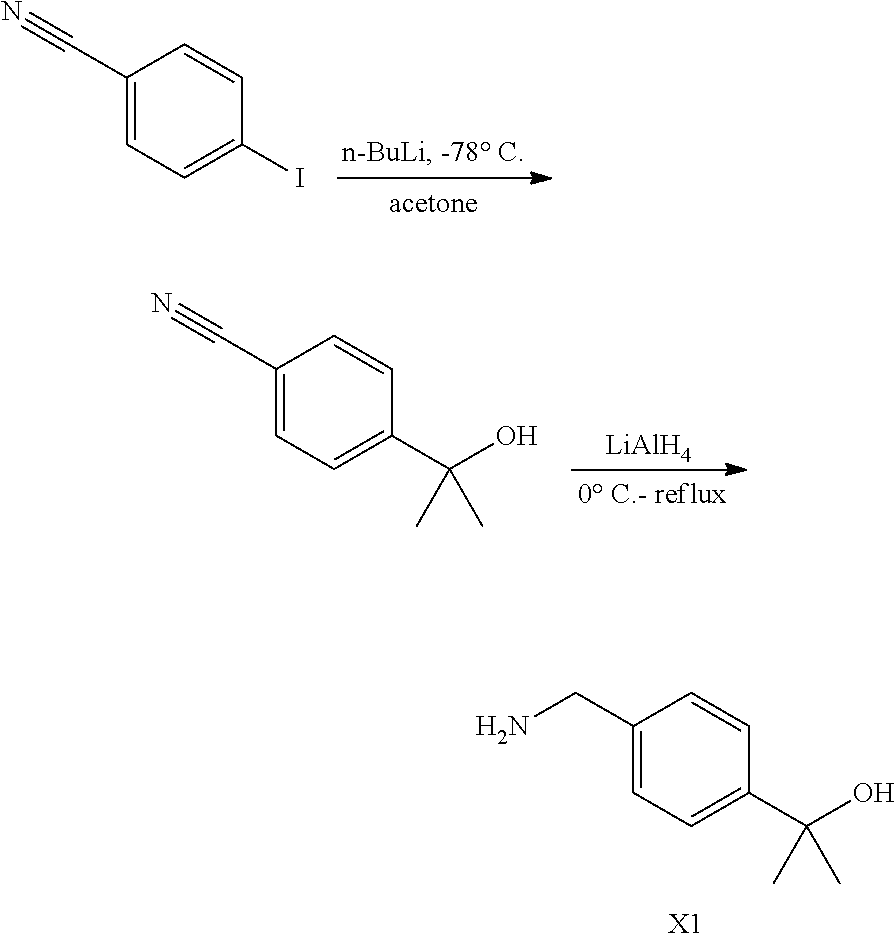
C1(C#N)=CC=C(I)C=C1.C1(C#N)=CC=C(C(O)(C)C)C=C1.[LiAlH4].C1(CN)=CC=C(C(O)(C)C)C=C1.[X1]
